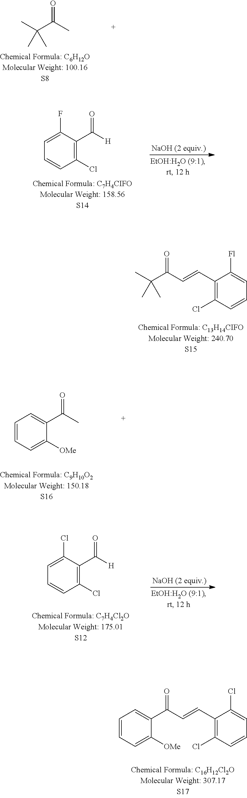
C(C(C)=O)(C)(C)C.C1=C(F)C(C([H])=O)=C(Cl)C=C1.CC(C(C=CC1=C(Cl)C=CC=C1[Fl])=O)(C)C.C1=CC=C([OMe])C(C(=O)C)=C1.C1=C(Cl)C(C([H])=O)=C(Cl)C=C1.C1=CC=C([OMe])C(C(C=CC2=C(Cl)C=CC=C2Cl)=O)=C1
